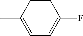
C1=C(C)C=CC(F)=C1
